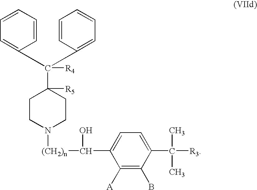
C1=CC=C(C(C2=CC=CC=C2)(C2([R5])CCN([(CH2)n]C(O)C3=CC=C(C([R3])(C)C)C(B)=C3[A])CC2)[R4])C=C1
